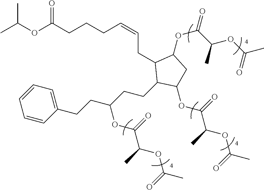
CC(OC(CCCC=CCC1C(CCC(CCC2=CC=CC=C2)OC(=O)C(OC(C)=O)C)C(OC(C(OC(C)=O)C)=O)CC1OC(C(OC(C)=O)C)=O)=O)C
